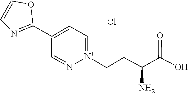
O1C=CN=C1C1=CC=[N+](CCC(C(=O)O)N)N=C1.[Cl-]
